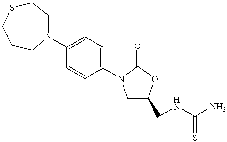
C1(N2CC(CNC(N)=S)OC2=O)=CC=C(N2CCSCCC2)C=C1
